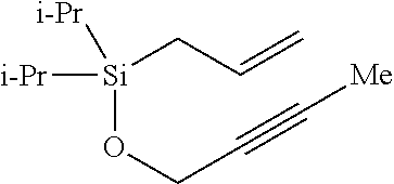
[Si](OCC#C[Me])([i-Pr])([i-Pr])CC=C
